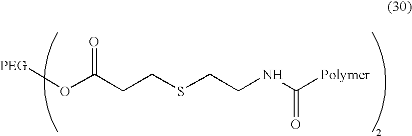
[PEG]OC(CCSCCNC([Polymer])=O)=O
